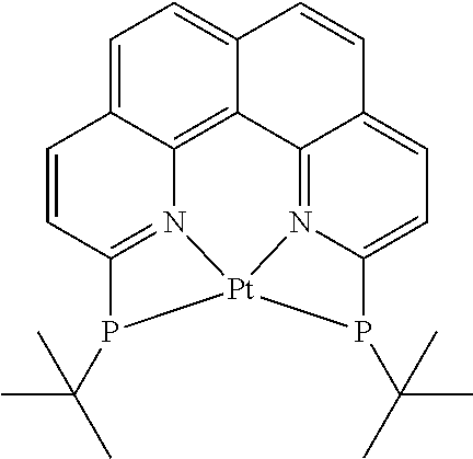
C1=C2C3=C4C(=C1)C=CC1=CC=C5N(=C41)[Pt]1(N3=C(C=C2)P1C(C)(C)C)P5C(C)(C)C
